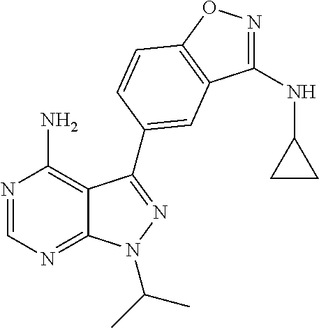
N1=CN=C2C(=C1N)C(C1=CC3=C(ON=C3NC3CC3)C=C1)=NN2C(C)C
